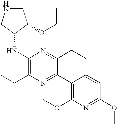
C1NCC(NC2=C(CC)N=C(C3=C(OC)N=C(OC)C=C3)C(CC)=N2)C1OCC
